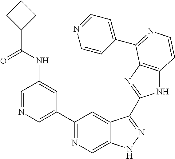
C1=NC=C(C2=NC=C3C(=C2)C(C2=NC4=C(N2)C=CN=C4C2=CC=NC=C2)=NN3)C=C1NC(C1CCC1)=O
